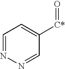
C1=NN=CC([C*]=O)=C1
